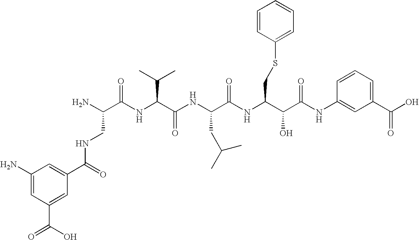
N(C(C1=CC(N)=CC(C(=O)O)=C1)=O)CC(N)C(=O)NC(C(C)C)C(=O)NC(CC(C)C)C(=O)NC(CSC1=CC=CC=C1)C(O)C(=O)NC1=CC(C(O)=O)=CC=C1
